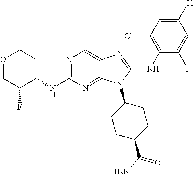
N1=C(NC2CCOCC2F)N=C2C(=C1)N=C(NC1=C(Cl)C=C(Cl)C=C1F)N2C1CCC(C(N)=O)CC1
